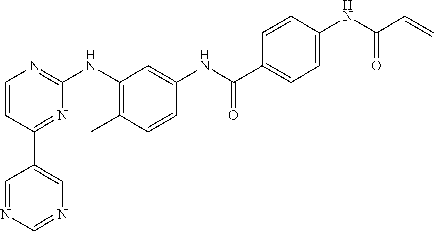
C1(C2=CN=CN=C2)=NC(NC2=C(C)C=CC(NC(C3=CC=C(NC(C=C)=O)C=C3)=O)=C2)=NC=C1
